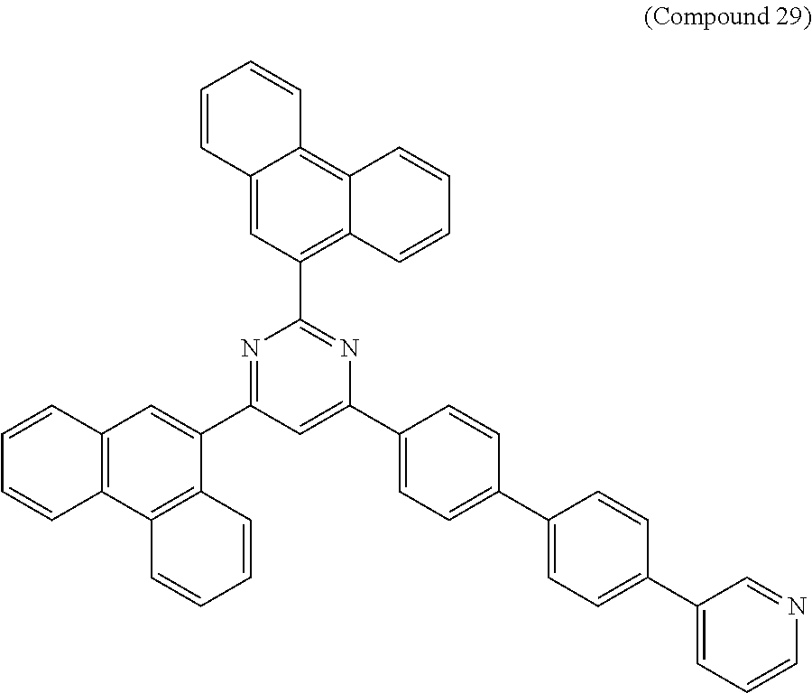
N1=C(C2=CC3=C(C4=C2C=CC=C4)C=CC=C3)C=C(C2=CC=C(C3=CC=C(C4=CC=CN=C4)C=C3)C=C2)N=C1C1=C2C(=C3C(=C1)C=CC=C3)C=CC=C2
